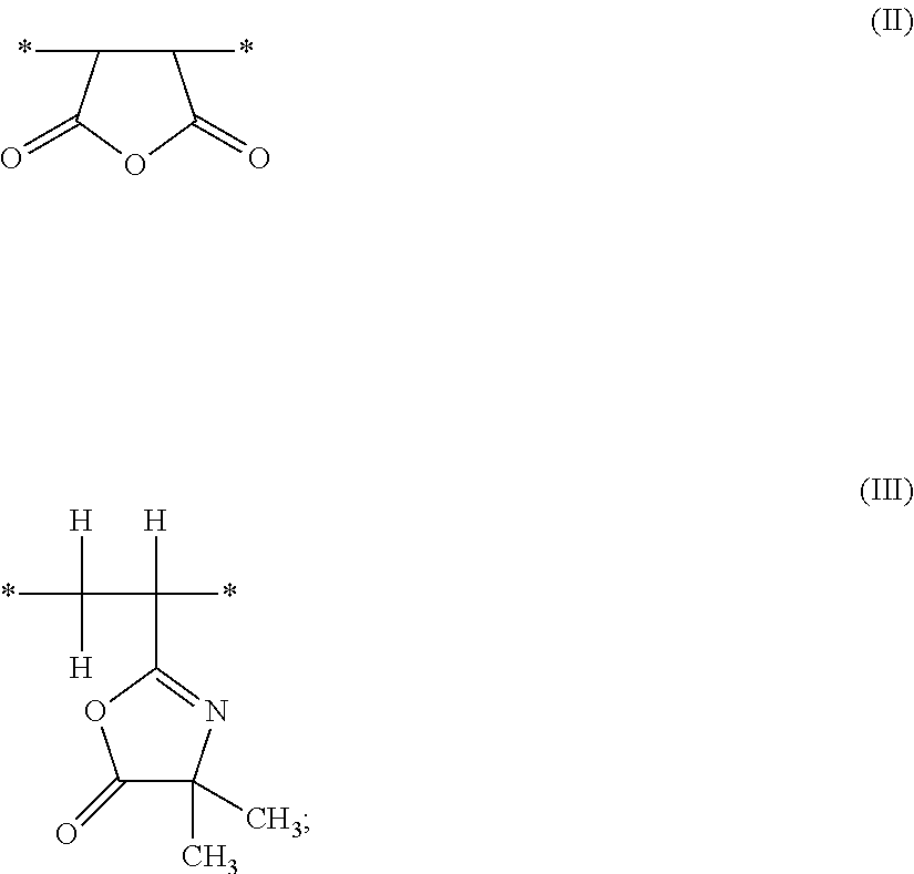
C1(*)C(*)C(=O)OC1=O.C(C(*)([H])[H])(*)([H])C1=NC(C)(C)C(=O)O1
